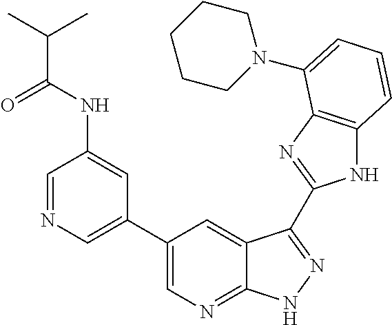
C1(C2=CN=CC(NC(C(C)C)=O)=C2)=CN=C2C(=C1)C(C1=NC3=C(N1)C=CC=C3N1CCCCC1)=NN2
